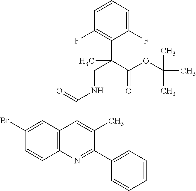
C1=CC=C(F)C(C(C)(CNC(C2=C(C)C(C3=CC=CC=C3)=NC3=C2C=C(Br)C=C3)=O)C(OC(C)(C)C)=O)=C1F
